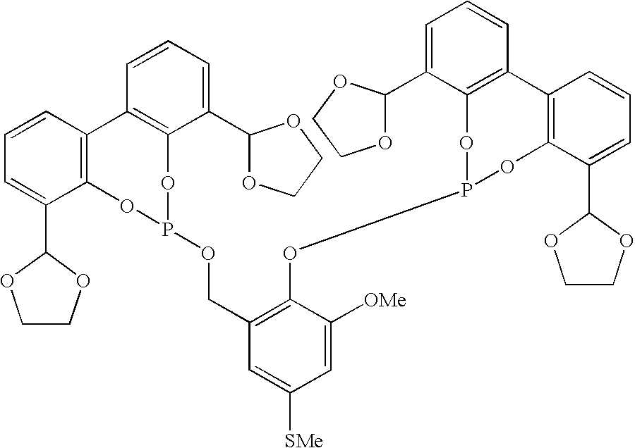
C1=CC=C(C2OCCO2)C2=C1C1=C(C(C3OCCO3)=CC=C1)OP(OCC1=C(OP3OC4=C(C=CC=C4C4OCCO4)C4=C(O3)C(C3OCCO3)=CC=C4)C([OMe])=CC([SMe])=C1)O2
